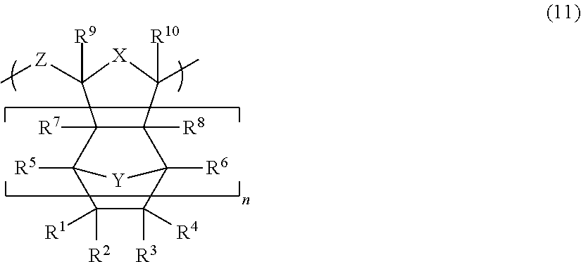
C12([R7])C([R8])(C3([R6])C([R3])([R4])C([R2])([R1])C1([R5])[Y]3)C([R10])(C)[X]C2([R9])[Z]C
